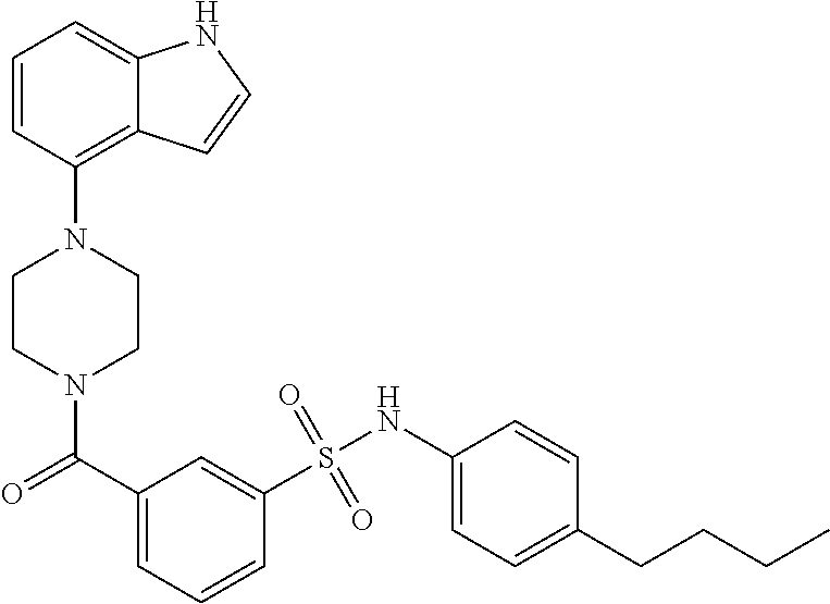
N1(C(C2=CC=CC(S(NC3=CC=C(CCCC)C=C3)(=O)=O)=C2)=O)CCN(C2=C3C(=CC=C2)NC=C3)CC1
